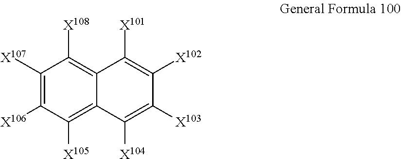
C1([X107])=C([X106])C([X105])=C2C(=C1[X108])C([X101])=C([X102])C([X103])=C2[X104]
